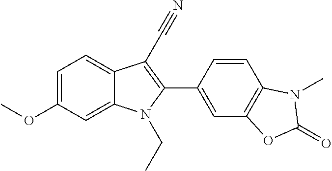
C1=C(OC)C=C2C(=C1)C(C#N)=C(C1=CC3=C(C=C1)N(C)C(=O)O3)N2CC
